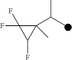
C1(C(C)C)(C)C(F)(F)C1F
